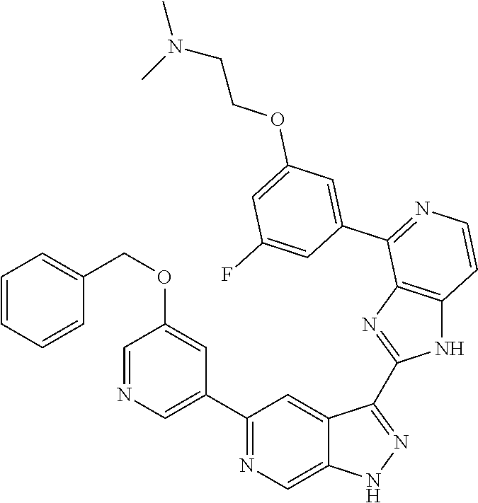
C1(C2=CN=CC(OCC3=CC=CC=C3)=C2)=NC=C2C(=C1)C(C1=NC3=C(N1)C=CN=C3C1=CC(OCCN(C)C)=CC(F)=C1)=NN2
